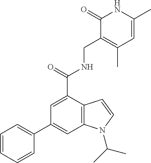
C1=C(C)NC(=O)C(CNC(C2=CC(C3=CC=CC=C3)=CC3=C2C=CN3C(C)C)=O)=C1C
